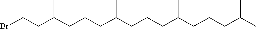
BrCCC(CCCC(CCCC(CCCC(C)C)C)C)C
